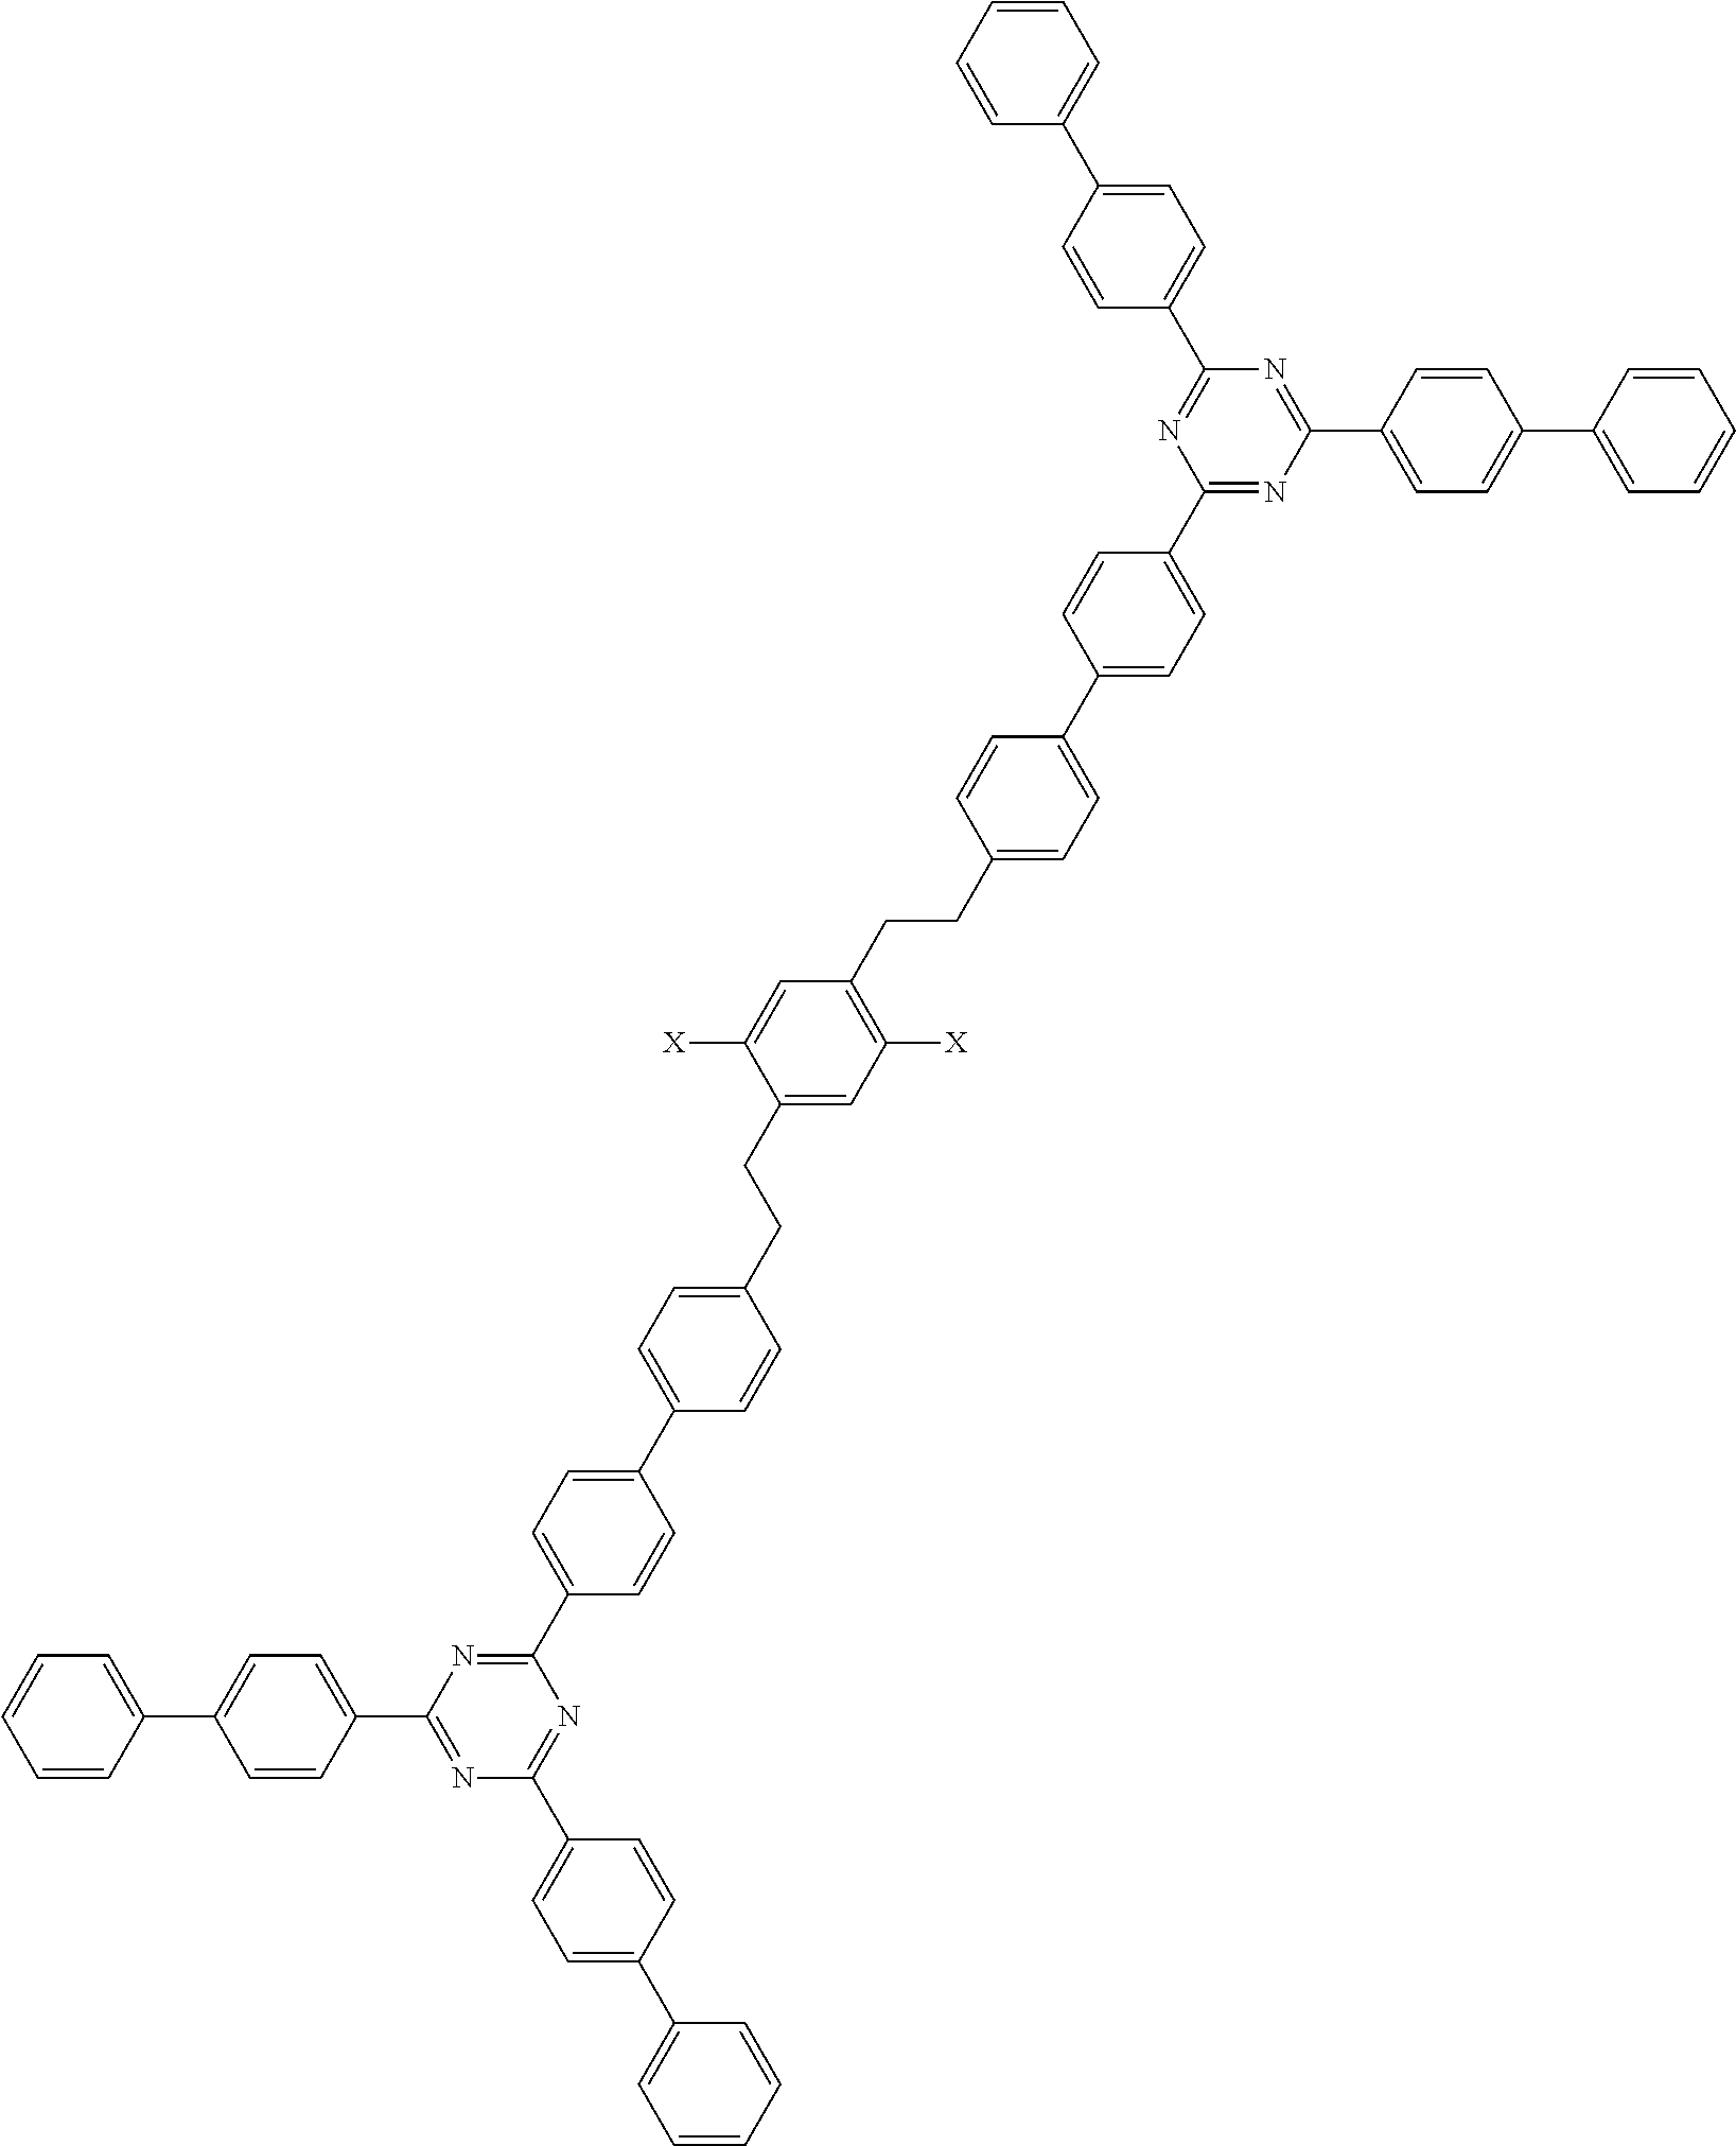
C1=CC(C2=NC(C3=CC=C(C4=CC=CC=C4)C=C3)=NC(C3=CC=C(C4=CC=C(CCC5=CC([X])=C(CCC6=CC=C(C7=CC=C(C8=NC(C9=CC=C(C%10=CC=CC=C%10)C=C9)=NC(C9=CC=C(C%10=CC=CC=C%10)C=C9)=N8)C=C7)C=C6)C=C5[X])C=C4)C=C3)=N2)=CC=C1C1=CC=CC=C1
